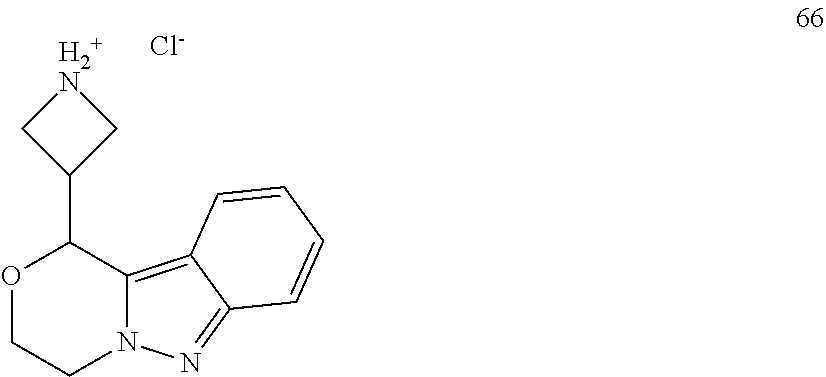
O1CCN2C(=C3C(=N2)C=CC=C3)C1C1C[H2+N]C1.[Cl-]
